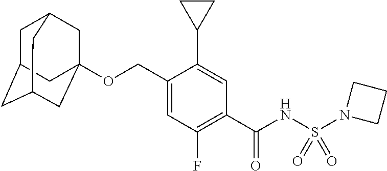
C1=C(COC23CC4CC(CC(C2)C4)C3)C(C2CC2)=CC(C(NS(N2CCC2)(=O)=O)=O)=C1F
